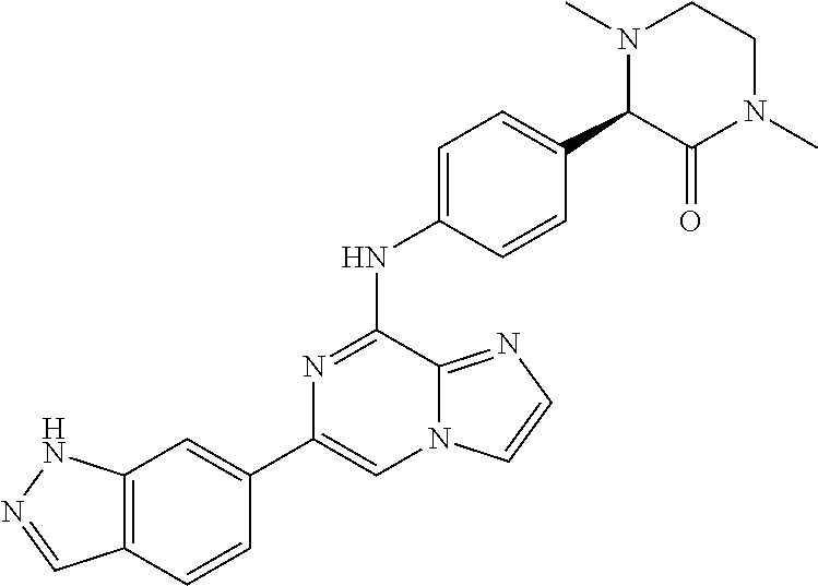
C1(C2=CC3=C(C=C2)C=NN3)=CN2C(=NC=C2)C(NC2=CC=C(C3C(=O)N(C)CCN3C)C=C2)=N1
